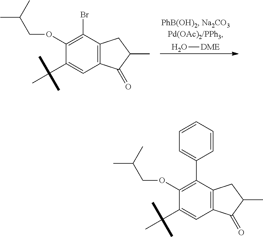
O[DME].C12=C(C(Br)=C(OCC(C)C)C(C(C)(C)C)=C1)CC(C)C2=O.C12=C(C(C3=CC=CC=C3)=C(OCC(C)C)C(C(C)(C)C)=C1)CC(C)C2=O
